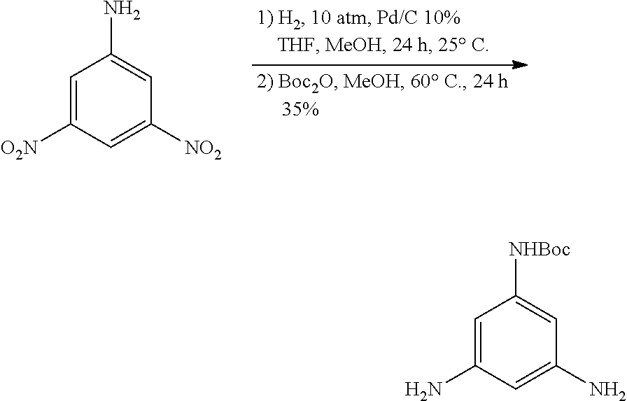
C1=C([O2N])C=C([NO2])C=C1N.C1=C(N)C=C(N)C=C1[NHBoc]
